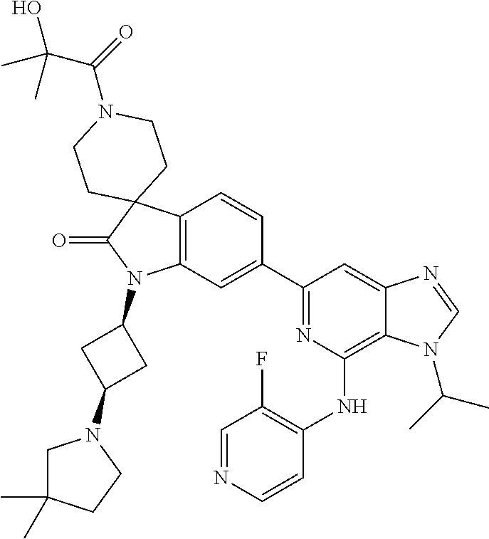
C12=C(C=C(C3=NC(NC4=C(F)C=NC=C4)=C4C(=C3)N=CN4C(C)C)C=C1)N(C1CC(N3CC(C)(C)CC3)C1)C(=O)C21CCN(C(=O)C(C)(O)C)CC1
